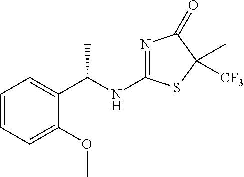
C1=CC=C(OC)C(C(NC2=NC(=O)C(C)([CF3])S2)C)=C1
